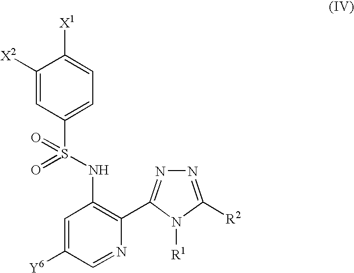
C1=C([Y6])C=NC(C2=NN=C([R2])N2[R1])=C1NS(C1=CC=C([X1])C([X2])=C1)(=O)=O
